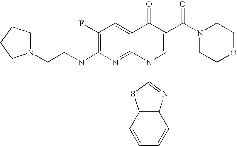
C1N(CCNC2=C(F)C=C3C(=N2)N(C2=NC4=C(C=CC=C4)S2)C=C(C(N2CCOCC2)=O)C3=O)CCC1
